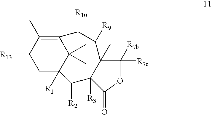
C12=C(C)C([R13])CC([R1])(C1(C)C)C([R2])C1([R3])C(C)(C([R9])C2[R10])C([R7b])([R7c])OC1=O
